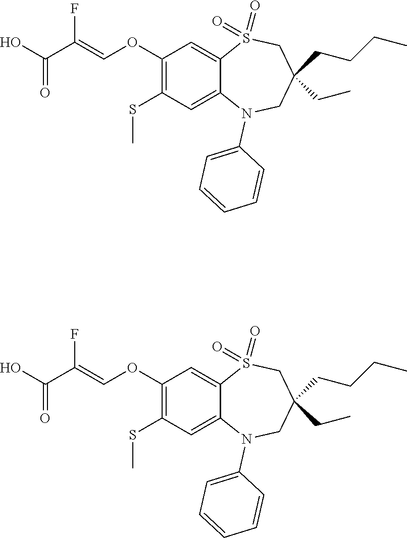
C1(OC=C(C(=O)O)F)=C(SC)C=C2C(=C1)S(=O)(=O)CC(CCCC)(CC)CN2C1=CC=CC=C1.C1(OC=C(C(=O)O)F)=C(SC)C=C2C(=C1)S(=O)(=O)CC(CCCC)(CC)CN2C1=CC=CC=C1
